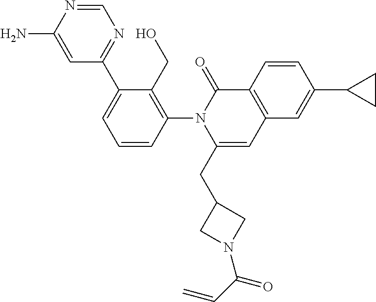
C1=CC(N2C(CC3CN(C(C=C)=O)C3)=CC3=C(C2=O)C=CC(C2CC2)=C3)=C(CO)C(C2=NC=NC(N)=C2)=C1
